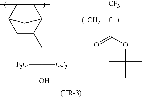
CCC([CF3])(C(OC(C)(C)C)=O)C.C1C(CC([CF3])([F3C])O)C2C(C)C(C)C1C2.[(HR-3)]
